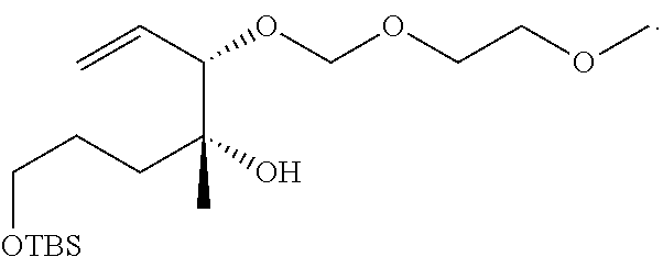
C=CC(C(CCC[OTBS])(O)C)OCOCCOC
